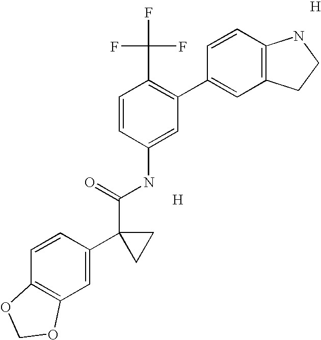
C1=CC2=C(C=C1C1=C(C(F)(F)F)C=CC(NC(C3(C4=CC5=C(C=C4)OCO5)CC3)=O)=C1)CCN2.[H].[H]
